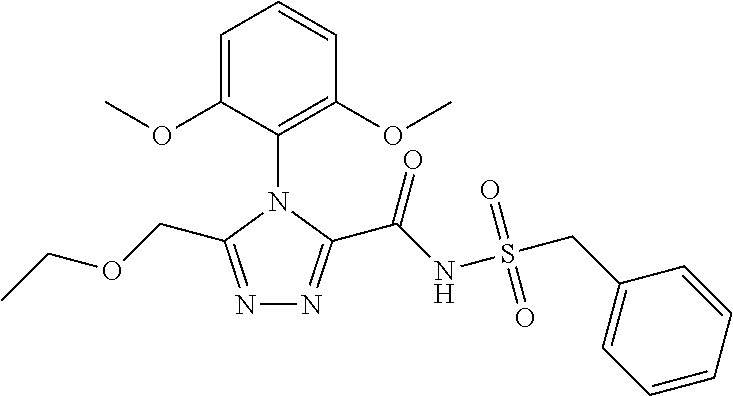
N1=C(COCC)N(C2=C(OC)C=CC=C2OC)C(C(NS(CC2=CC=CC=C2)(=O)=O)=O)=N1
